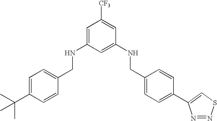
C1=C(C(C)(C)C)C=CC(CNC2=CC([CF3])=CC(NCC3=CC=C(C4=CSN=N4)C=C3)=C2)=C1
